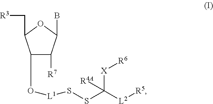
O1C(C[R3])C(O[L1]SSC([L2][R5])([X][R6])[R4A])C([R7])C1B
